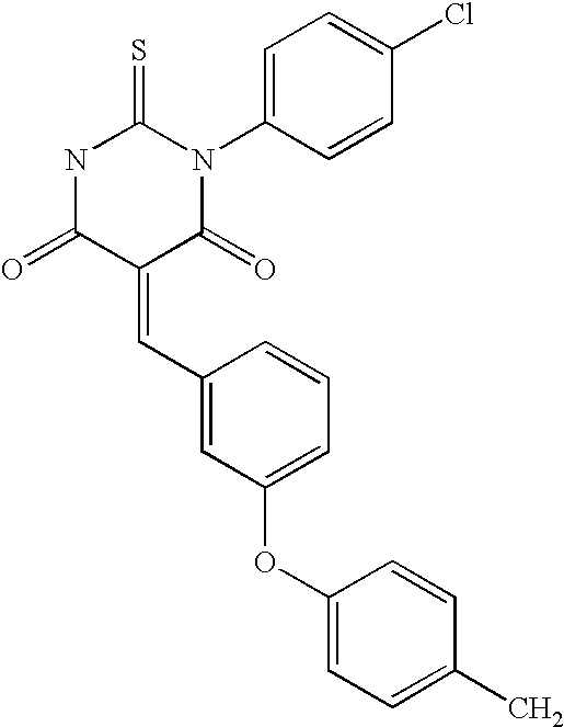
N1C(=O)C(=CC2=CC(OC3=CC=C(C)C=C3)=CC=C2)C(=O)N(C2=CC=C(Cl)C=C2)C1=S
